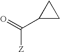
O=C(C1CC1)[Z]
